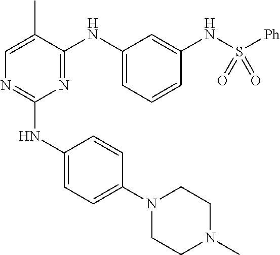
C1(NC2=CC=C(N3CCN(C)CC3)C=C2)=NC=C(C)C(NC2=CC=CC(NS([Ph])(=O)=O)=C2)=N1
